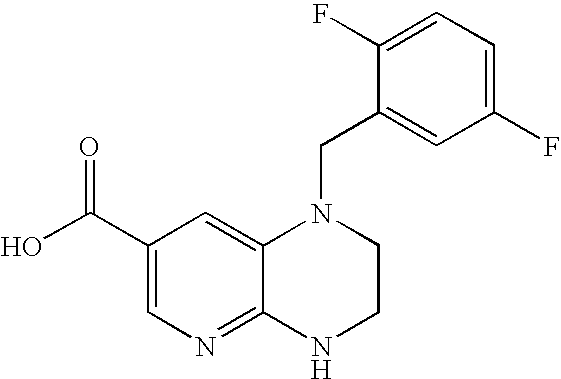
C(C1=CN=C2C(=C1)N(CC1=CC(F)=CC=C1F)CCN2)(O)=O
